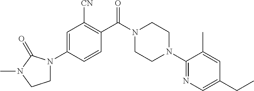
C1=C(N2CCN(C)C2=O)C=CC(C(N2CCN(C3=NC=C(CC)C=C3C)CC2)=O)=C1[CN]
